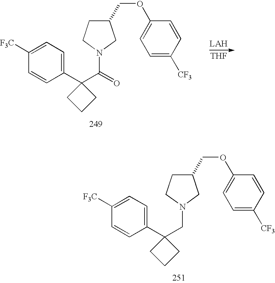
[LAH].[THF].C1(COC2=CC=C([CF3])C=C2)CCN(C(=O)C2(C3=CC=C([F3C])C=C3)CCC2)C1.C1(COC2=CC=C([CF3])C=C2)CCN(CC2(C3=CC=C([F3C])C=C3)CCC2)C1
